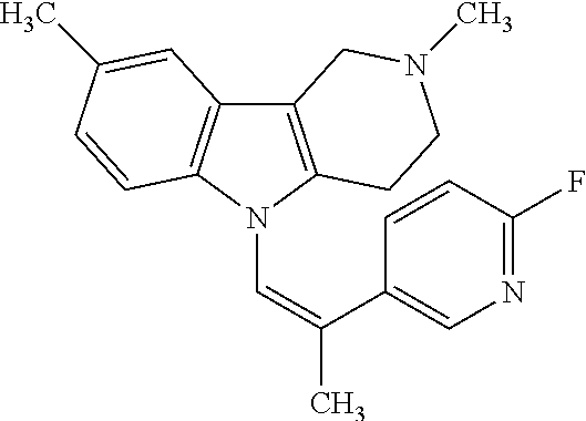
C12=C(N(C=C(C)C3=CN=C(F)C=C3)C3=C1C=C(C)C=C3)CCN(C)C2
